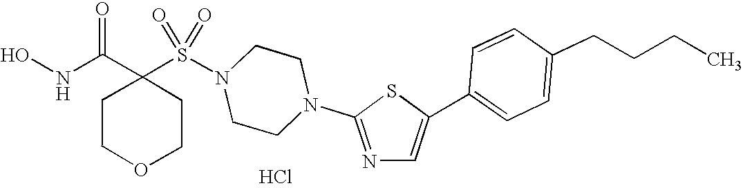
Cl.C1(S(N2CCN(C3=NC=C(C4=CC=C(CCCC)C=C4)S3)CC2)(=O)=O)(C(NO)=O)CCOCC1
